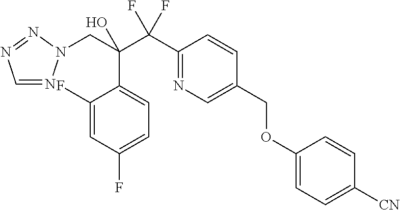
C1=NN(CC(C(C2=NC=C(COC3=CC=C([CN])C=C3)C=C2)(F)F)(O)C2=CC=C(F)C=C2F)N=N1
